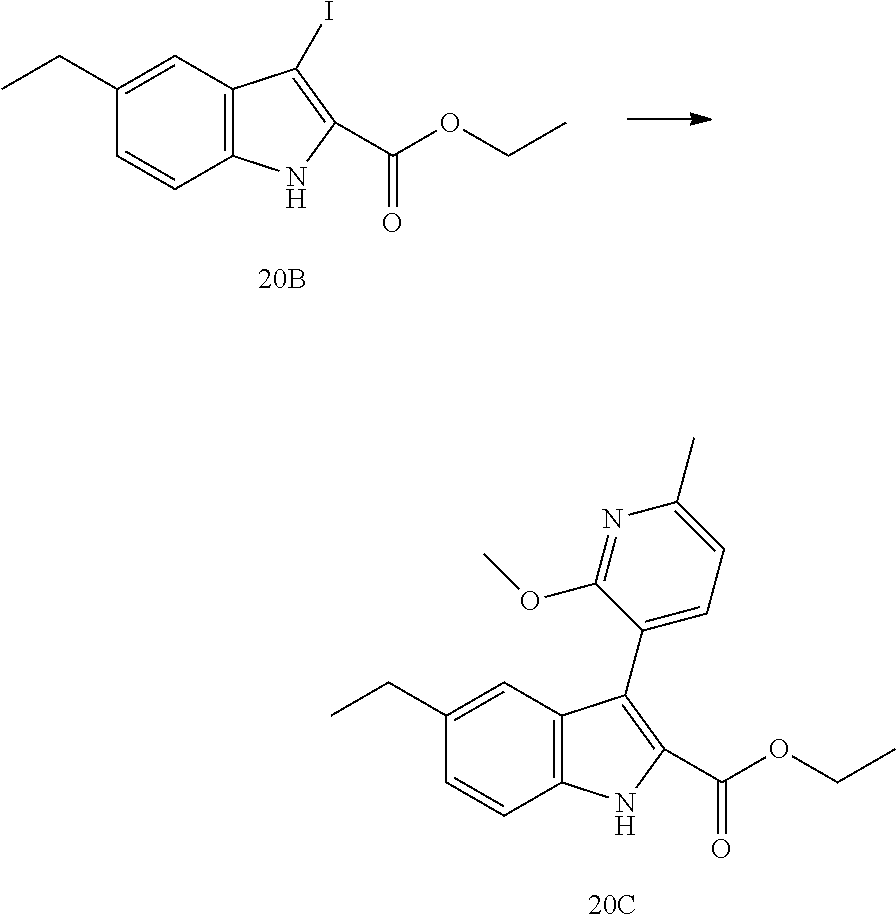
C1(CC)=CC2=C(C=C1)NC(C(OCC)=O)=C2C1=CC=C(C)N=C1OC.C1(CC)=CC2=C(C=C1)NC(C(OCC)=O)=C2I
